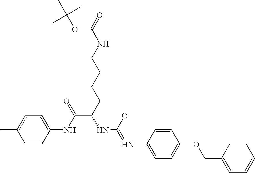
CC1=CC=C(NC(=O)C(NC(O)=NC2=CC=C(OCC3=CC=CC=C3)C=C2)CCCCNC(=O)OC(C)(C)C)C=C1
